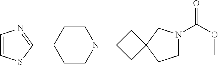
C1=CSC(C2CCN(C3CC4(C3)CCN(C(OC)=O)C4)CC2)=N1
